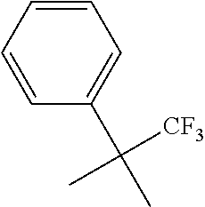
C1=CC=CC=C1C([CF3])(C)C
